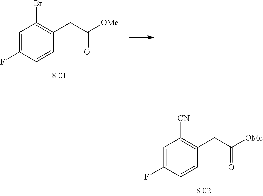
C1=C(F)C=CC(CC([OMe])=O)=C1[CN].C1=C(F)C=CC(CC([OMe])=O)=C1Br
